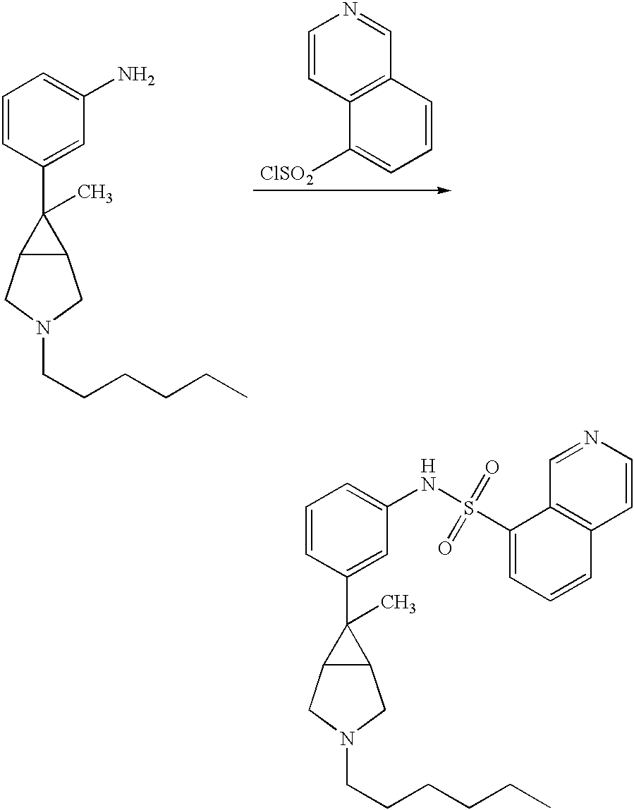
C1=CC(C2(C)C3C2CN(CCCCCC)C3)=CC(N)=C1.C12=C(C=CC=C1[ClSO2])C=NC=C2.C1=CC(C2(C)C3C2CN(CCCCCC)C3)=CC(NS(C2=CC=CC3=C2C=NC=C3)(=O)=O)=C1.[H]
